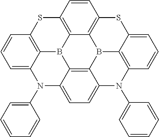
C1=CC=CC(N2C3=CC=CC4=C3B3C5=C(S4)C=CC4=C5B5C6=C(C=CC=C6S4)N(C4=CC=CC=C4)C4=CC=C2C3=C54)=C1
